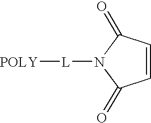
C1=CC(=O)N([L][YLOP])C1=O
